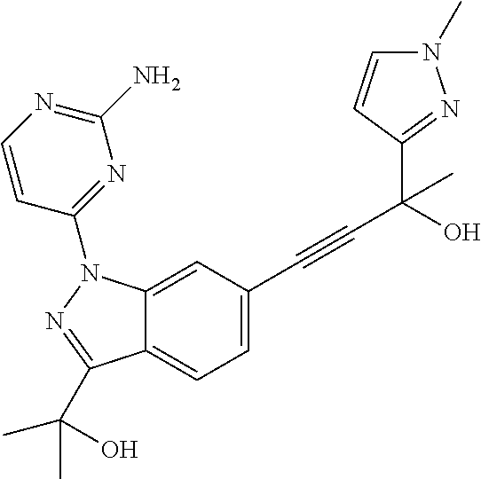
C12=CC(C#CC(C3=NN(C)C=C3)(O)C)=CC=C1C(C(C)(O)C)=NN2C1=NC(N)=NC=C1
